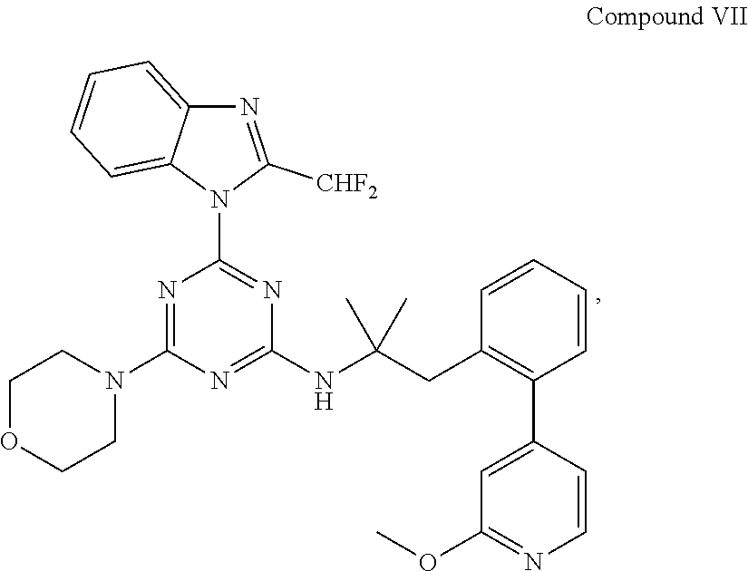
C1COCCN1C1=NC(N2C3=CC=CC=C3N=C2[CHF2])=NC(NC(CC2=C(C3=CC(OC)=NC=C3)C=CC=C2)(C)C)=N1
